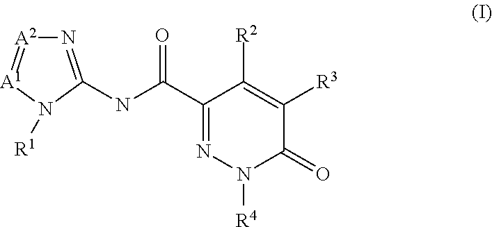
N1=C(NC(C2=NN([R4])C(=O)C([R3])=C2[R2])=O)N([R1])[A1]=[A2]1
